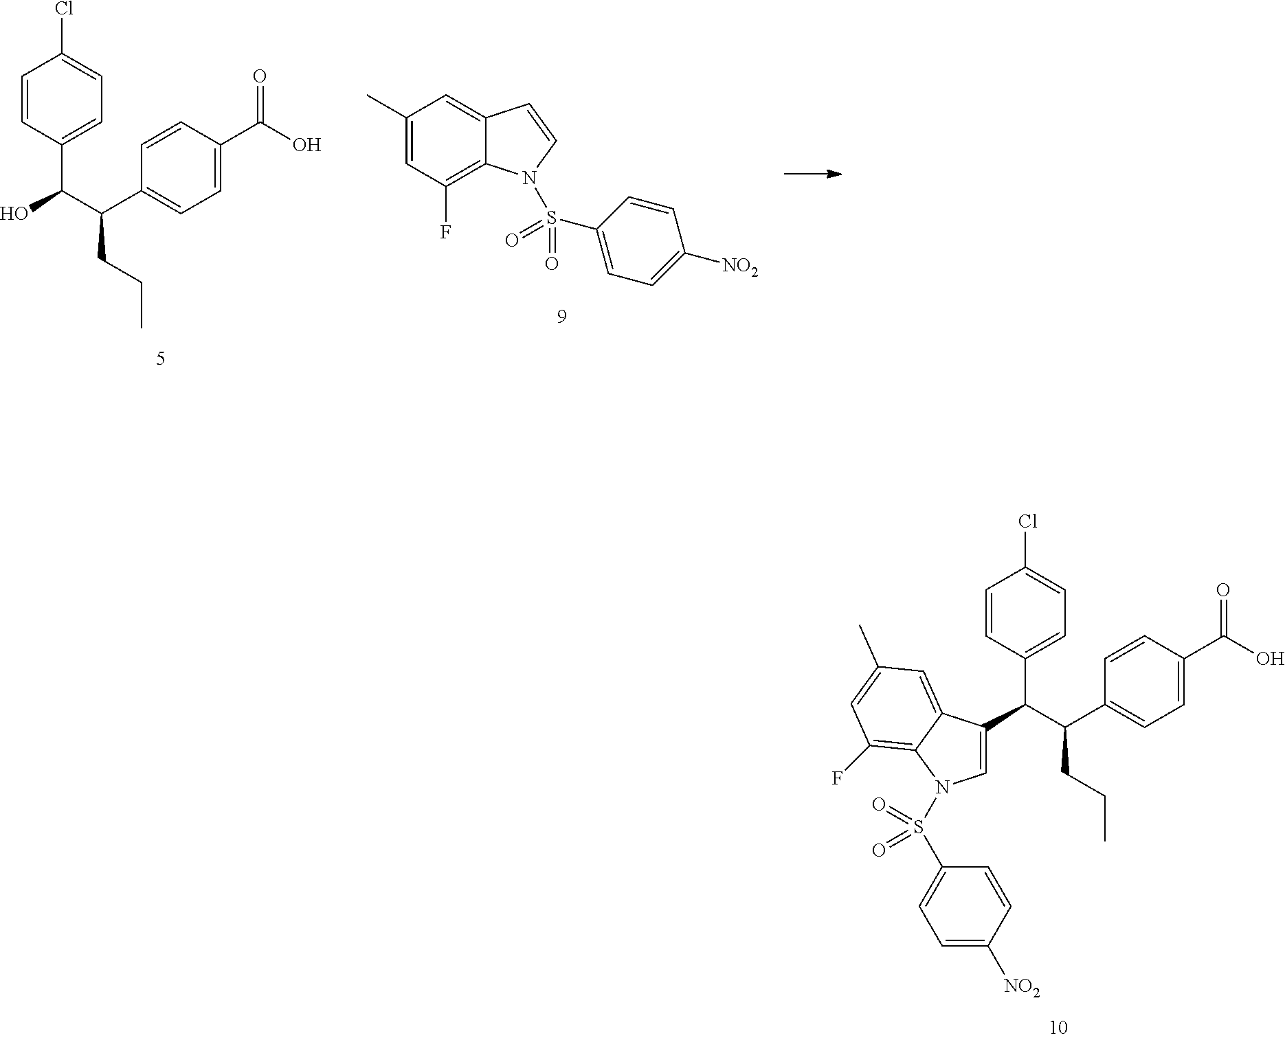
C1=CC(C(C(CCC)C2=CC=C(C(O)=O)C=C2)C2=CN(S(C3=CC=C([NO2])C=C3)(=O)=O)C3=C(F)C=C(C)C=C23)=CC=C1Cl.C1(C)=CC(F)=C2C(=C1)C=CN2S(=O)(=O)C1=CC=C([NO2])C=C1.C1=CC(C(O)C(CCC)C2=CC=C(C(O)=O)C=C2)=CC=C1Cl
